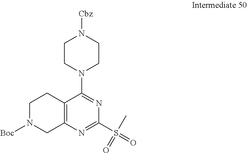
C1N([Boc])CC2=C(C1)C(N1CCN([Cbz])CC1)=NC(S(C)(=O)=O)=N2
